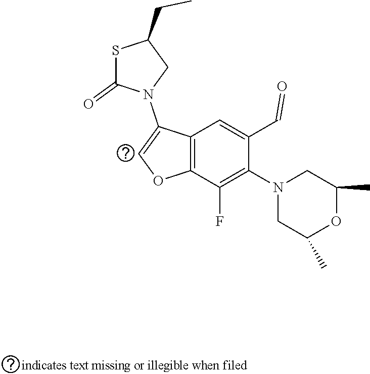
S1C(=O)N(C2=COC3=C2C=C(C=O)C(N2CC(C)OC(C)C2)=C3F)CC1CC
